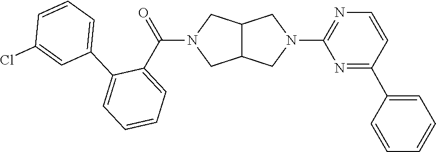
C12C(CN(C(C3=CC=CC=C3C3=CC=CC(Cl)=C3)=O)C1)CN(C1=NC=CC(C3=CC=CC=C3)=N1)C2
